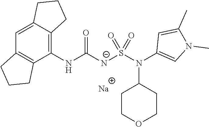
[Na].C1(NC([N-]S(N(C2=CN(C)C(C)=C2)C2CCOCC2)(=O)=O)=O)=C2C(=CC3=C1CCC3)CCC2
